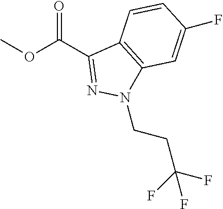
O(C(C1=NN(CCC(F)(F)F)C2=C1C=CC(F)=C2)=O)C
